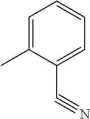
C1=C(C)C(C#N)=CC=C1
